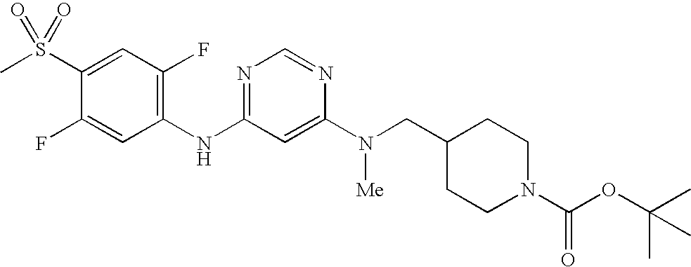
C1(S(C)(=O)=O)=CC(F)=C(NC2=NC=NC(N(CC3CCN(C(OC(C)(C)C)=O)CC3)[Me])=C2)C=C1F
